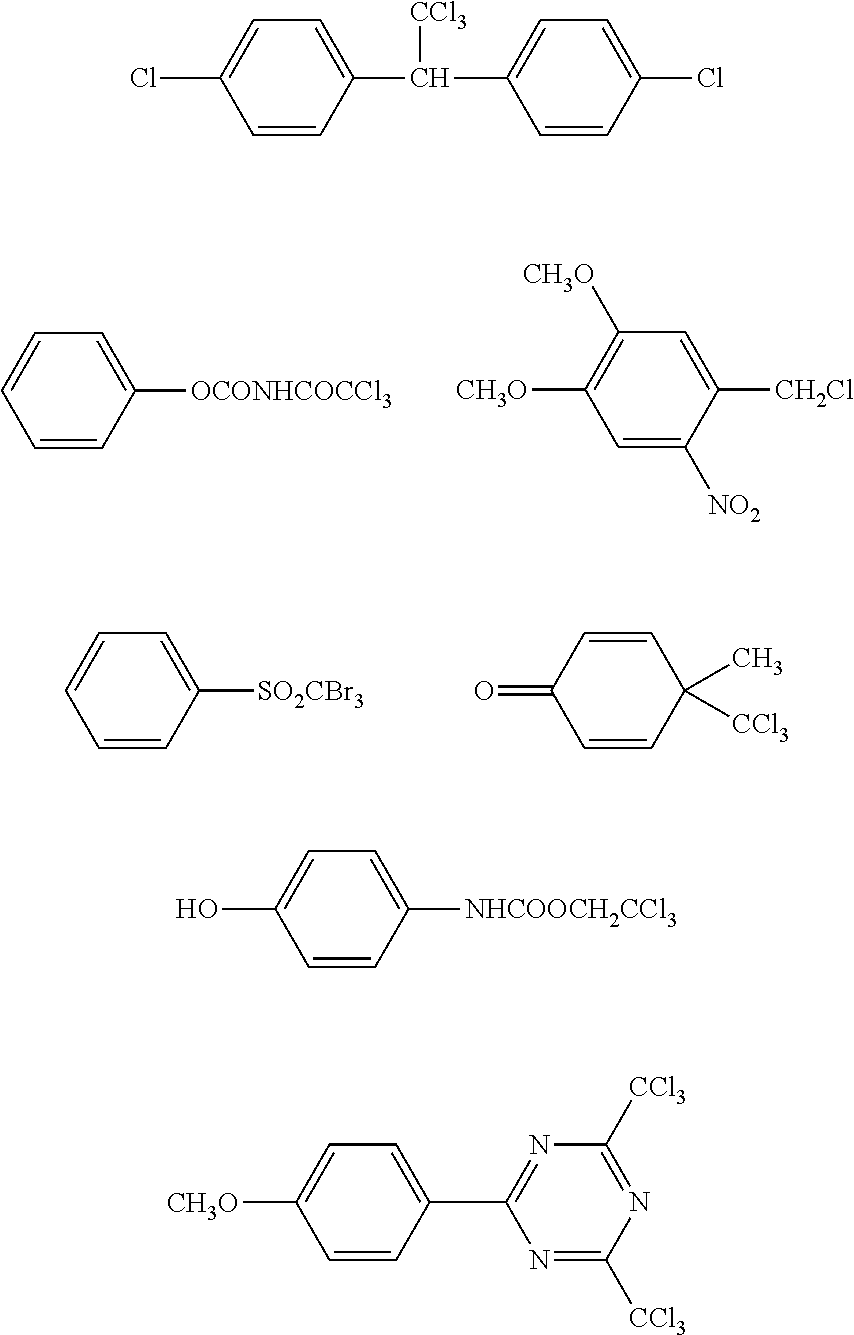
C1=C([OCONHCOCCl3])C=CC=C1.C1=C([CH2Cl])C([NO2])=CC([CH3O])=C1[CH3O].C1=C([SO2CBr3])C=CC=C1.C1=CC(=O)C=CC1(C)[CCl3].ClC1=CC=C(C([CCl3])C2=CC=C(Cl)C=C2)C=C1.OC1=CC=C([NHCOOCH2CCl3])C=C1.[CH3O]C1=CC=C(C2=NC([CCl3])=NC([CCl3])=N2)C=C1
